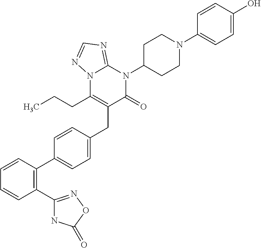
C1=CC(C2=CC=C(CC3=C(CCC)N4C(=NC=N4)N(C4CCN(C5=CC=C(O)C=C5)CC4)C3=O)C=C2)=C(C2=NOC(=O)N2)C=C1
